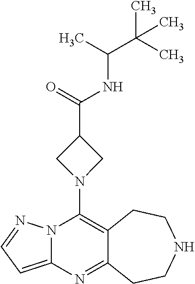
C12=C(N3CC(C(=O)NC(C)C(C)(C)C)C3)N3C(=CC=N3)N=C1CCNCC2
